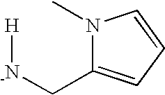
[H][-N]CC1=CC=CN1C
